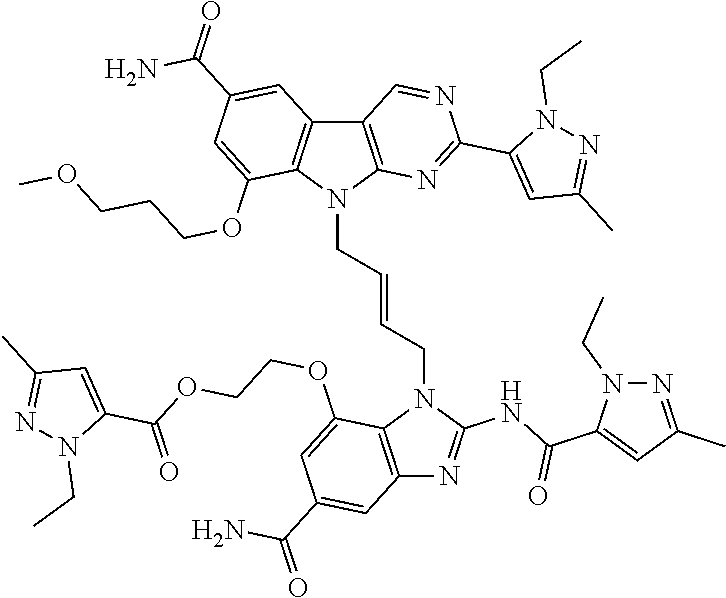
N1(CC)C(C(OCCOC2=CC(C(N)=O)=CC3=C2N(CC=CCN2C4=C(C=C(C(N)=O)C=C4OCCCOC)C4=C2N=C(C2=CC(C)=NN2CC)N=C4)C(NC(C2=CC(C)=NN2CC)=O)=N3)=O)=CC(C)=N1
